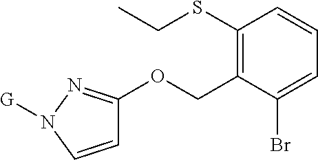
C1=CN([G])N=C1OCC1=C(SCC)C=CC=C1Br
